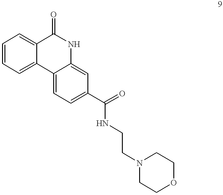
C1=CC=C2C(=C1)C(=O)NC1=CC(C(=O)NCCN3CCOCC3)=CC=C21
